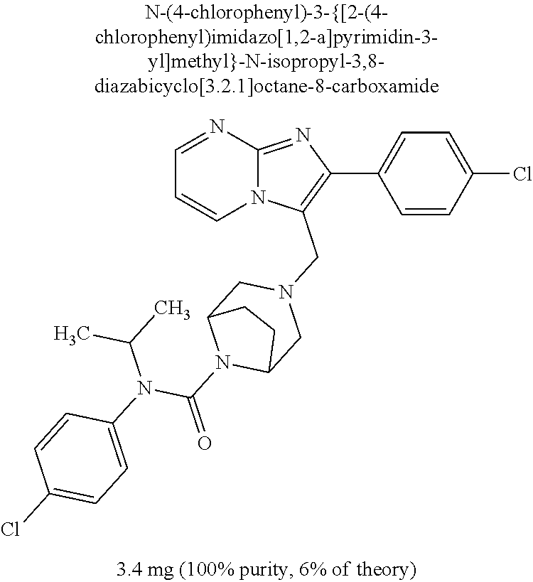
C1=CC(Cl)=CC=C1C1=C(CN2CC3N(C(=O)N(C4=CC=C(Cl)C=C4)C(C)C)C(C2)CC3)N2C(=N1)N=CC=C2
